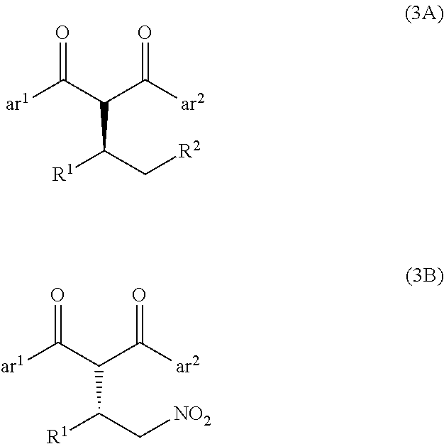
[R1]C(C[R2])C(C(=O)[ar2])C(=O)[ar1].[R1]C(C[NO2])C(C(=O)[ar2])C(=O)[ar1]
